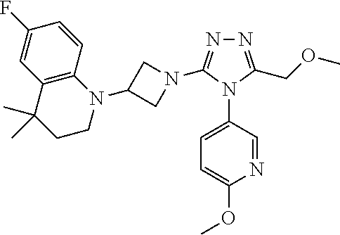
N1=C(COC)N(C2=CC=C(OC)N=C2)C(N2CC(N3C4=C(C(C)(C)CC3)C=C(F)C=C4)C2)=N1
